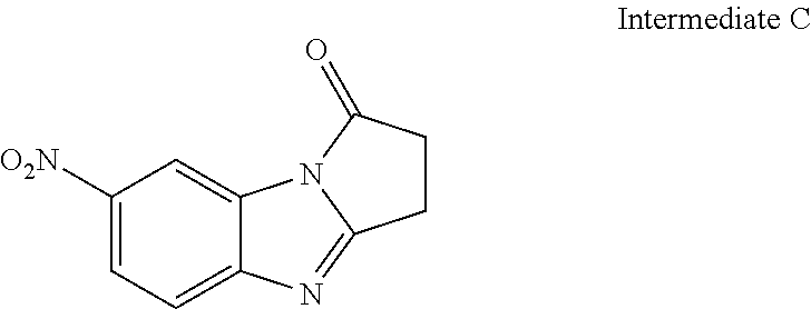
C1([O2N])=CC=C2C(=C1)N1C(=N2)CCC1=O
